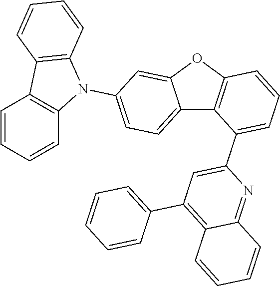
C12=CC=C(N3C4=C(C5=C3C=CC=C5)C=CC=C4)C=C1OC1=C2C(C2=CC(C3=CC=CC=C3)=C3C(=N2)C=CC=C3)=CC=C1
